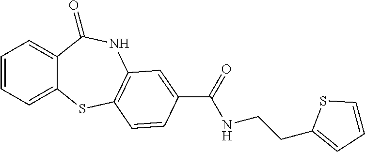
C1=CC=C2C(=C1)C(=O)NC1=C(S2)C=CC(C(=O)NCCC2=CC=CS2)=C1
